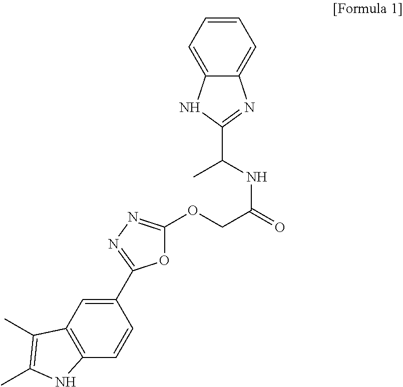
C12=C(C=CC(C3=NN=C(OCC(=O)NC(C4=NC5=CC=CC=C5N4)C)O3)=C1)NC(C)=C2C
